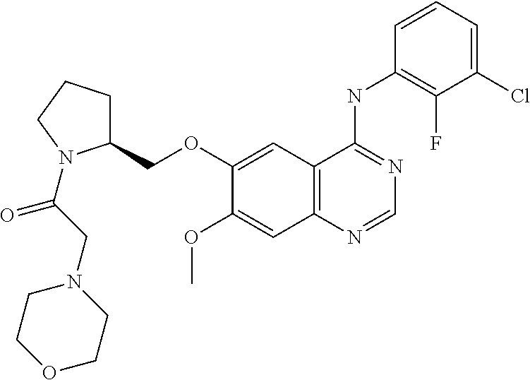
O(C1=CC2=C(C=C1OC)N=CN=C2NC1=C(F)C(Cl)=CC=C1)CC1CCCN1C(CN1CCOCC1)=O
